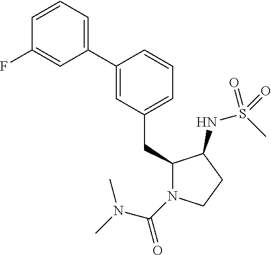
C1(CC2N(C(=O)N(C)C)CCC2NS(C)(=O)=O)=CC=CC(C2=CC=CC(F)=C2)=C1
